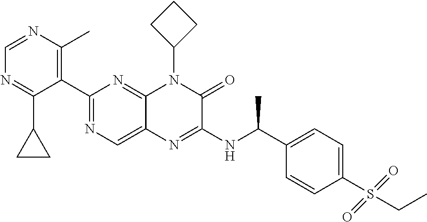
C1(C2=NC=C3C(=N2)N(C2CCC2)C(=O)C(NC(C2=CC=C(S(CC)(=O)=O)C=C2)C)=N3)=C(C)N=CN=C1C1CC1
